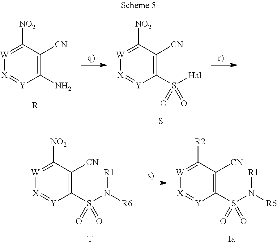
C1(N)=C([CN])C([NO2])=[W][X]=[Y]1.[R].C1(S([Hal])(=O)=O)=C([CN])C([NO2])=[W][X]=[Y]1.S.C1(S(N([R1])[R6])(=O)=O)=C([CN])C([NO2])=[W][X]=[Y]1.[T].C1(S(N([R1])[R6])(=O)=O)=C([CN])C([R2])=[W][X]=[Y]1.[Ia]
